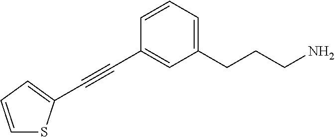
C1=CC=C(C#CC2=CC(CCCN)=CC=C2)S1
